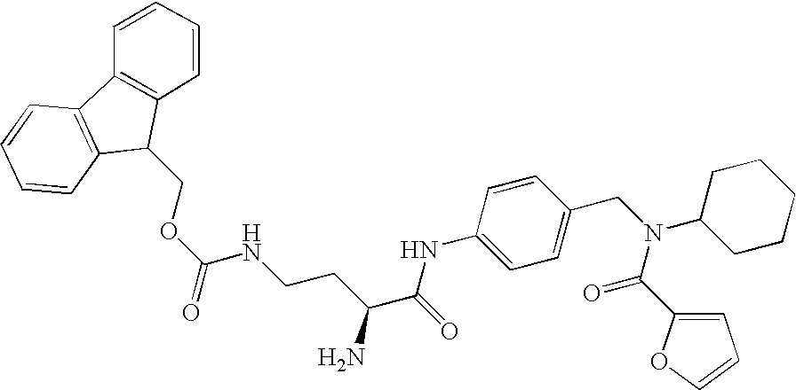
C1=C(CN(C2CCCCC2)C(C2=CC=CO2)=O)C=CC(NC(=O)C(CCNC(OCC2C3=C(C4=C2C=CC=C4)C=CC=C3)=O)N)=C1
